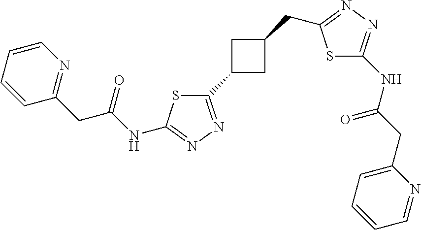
C1=CC=CC(CC(NC2=NN=C(C3CC(CC4=NN=C(NC(CC5=CC=CC=N5)=O)S4)C3)S2)=O)=N1
